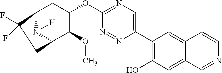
C12N([H])C(C(OC)C(OC3=NC=C(C4=C(O)C=C5C(=C4)C=CN=C5)N=N3)C1)CC2(F)F
